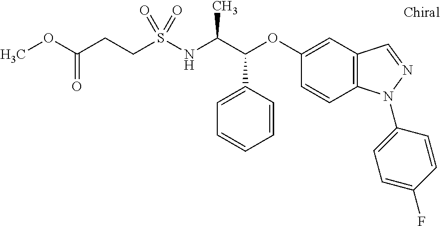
C1=CC=CC(C(C(NS(=O)(=O)CCC(OC)=O)C)OC2=CC3=C(N(C4=CC=C(F)C=C4)N=C3)C=C2)=C1
